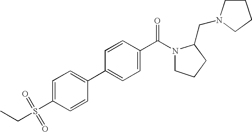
C1=C(S(=O)(=O)CC)C=CC(C2=CC=C(C(N3CCCC3CN3CCCC3)=O)C=C2)=C1
